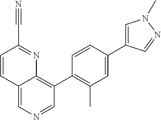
C1=CC2=CN=CC(C3=C(C)C=C(C4=CN(C)N=C4)C=C3)=C2N=C1C#N
